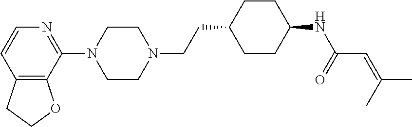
C12=C(C(N3CCN(CCC4CCC(NC(=O)C=C(C)C)CC4)CC3)=NC=C1)OCC2
